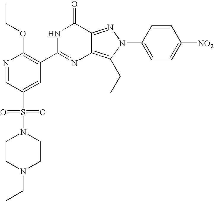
N1=CC(S(=O)(=O)N2CCN(CC)CC2)=CC(C2=NC3=C(CC)N(C4=CC=C([NO2])C=C4)N=C3C(=O)N2)=C1OCC
